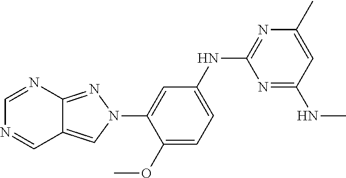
C1=NC2=NN(C3=CC(NC4=NC(C)=CC(NC)=N4)=CC=C3OC)C=C2C=N1
